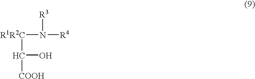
[R1R2C](N([R4])[R3])C(O)[COOH]
